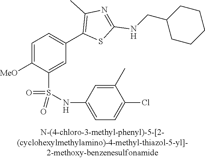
C1=C([MeO])C(S(NC2=CC=C(Cl)C(C)=C2)(=O)=O)=CC(C2=C(C)N=C(NCC3CCCCC3)S2)=C1
